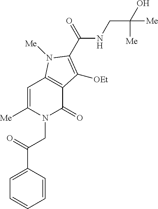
C1=CC(C(=O)CN2C(=O)C3=C(C=C2[Me])N([Me])C(C(=O)NCC(O)([Me])[Me])=C3[OEt])=CC=C1
